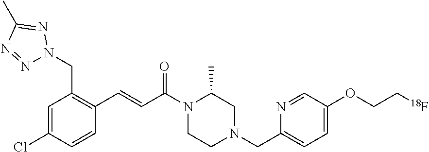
C1=C(Cl)C=CC(C=CC(N2CCN(CC3=CC=C(OCC[18F])C=N3)CC2C)=O)=C1CN1N=NC(C)=N1
